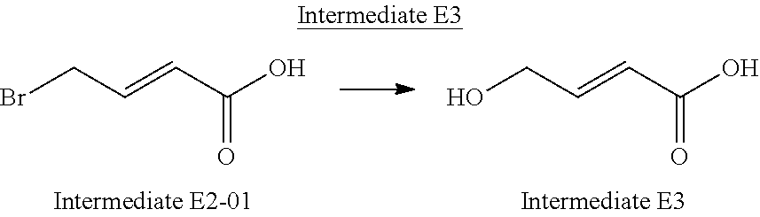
OCC=CC(O)=O.BrCC=CC(O)=O
